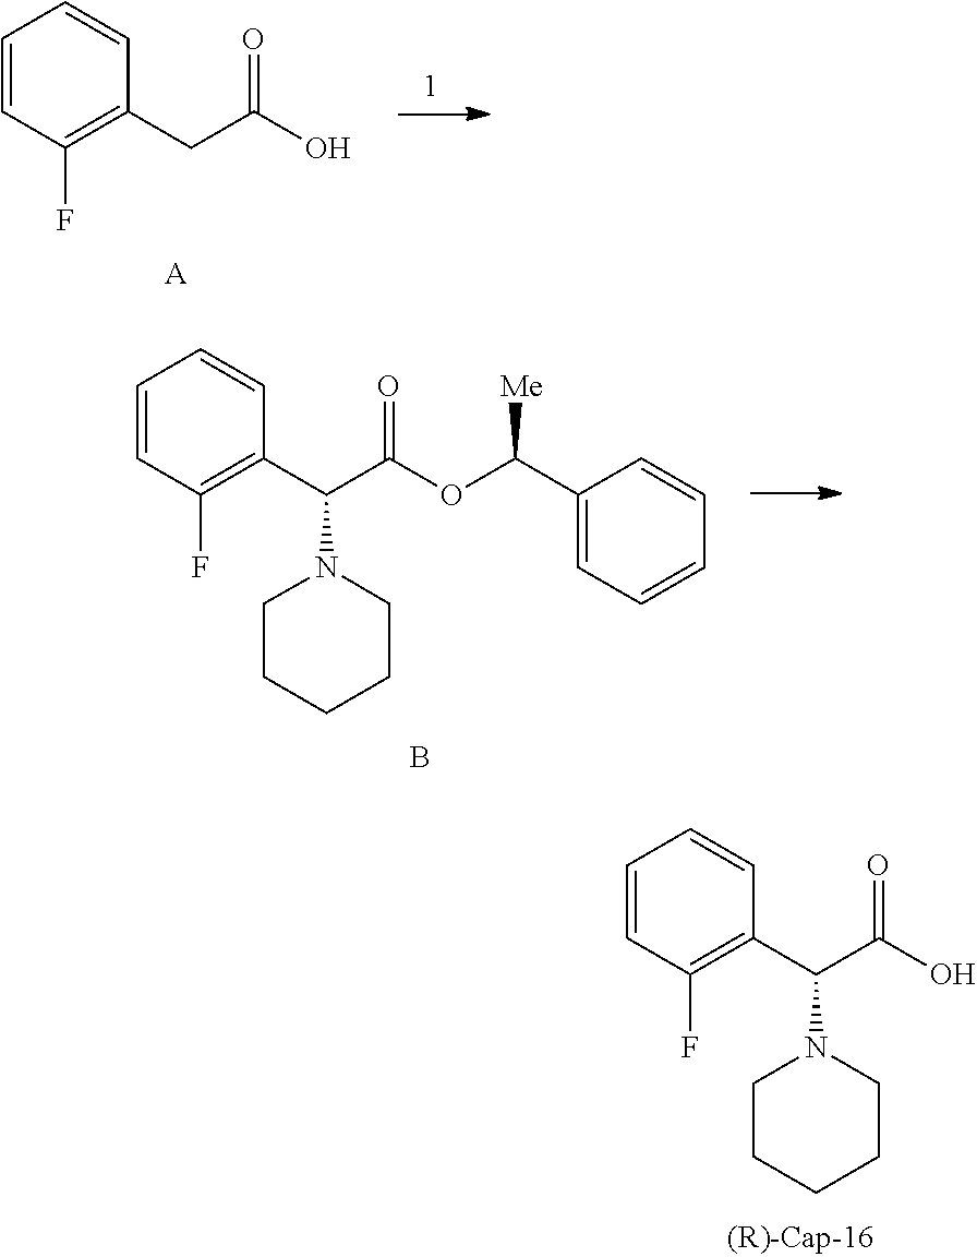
C1=CC(F)=C(CC(O)=O)C=C1.[A].C1=CC(F)=C(C(C(OC(C2=CC=CC=C2)[Me])=O)N2CCCCC2)C=C1.B.C1=CC(F)=C(C(C(O)=O)N2CCCCC2)C=C1
